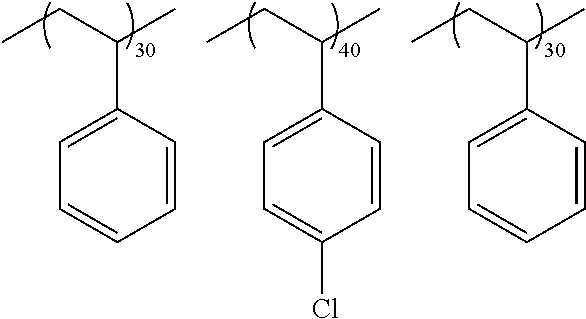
C1=CC(C(CC)C)=CC=C1Cl.C1=CC(C(CC)C)=CC=C1.C1=CC(C(CC)C)=CC=C1
